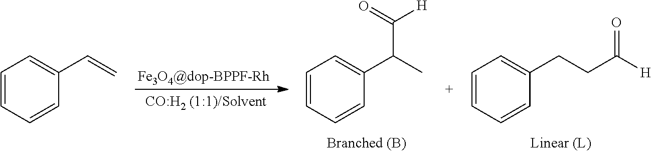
C1=CC=CC(C(C)C(=O)[H])=C1.C1=CC=CC(CCC([H])=O)=C1.C1=CC=CC(C=C)=C1
